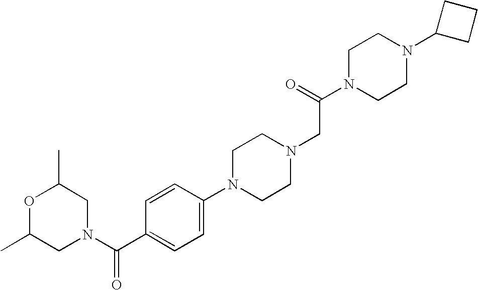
O1C(C)CN(C(C2=CC=C(N3CCN(CC(N4CCN(C5CCC5)CC4)=O)CC3)C=C2)=O)CC1C
